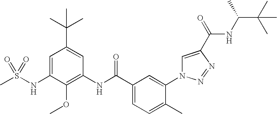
CS(NC1=CC(C(C)(C)C)=CC(NC(C2=CC=C(C)C(N3C=C(C(=O)NC(C(C)(C)C)C)N=N3)=C2)=O)=C1OC)(=O)=O
